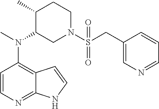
C12=C(N(C)C3CN(S(CC4=CN=CC=C4)(=O)=O)CCC3C)C=CN=C1NC=C2
